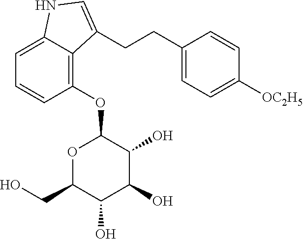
C1=C2C(=C(OC3OC(CO)C(O)C(O)C3O)C=C1)C(CCC1=CC=C([OC2H5])C=C1)=CN2
